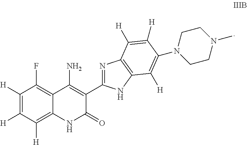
[H]C1=C([H])C(F)=C2C(=C1[H])NC(=O)C(C1=NC3=C(N1)C([H])=C(N1CCN(C)CC1)C([H])=C3[H])=C2N
